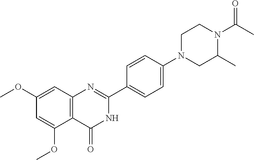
C12=C(C=C(OC)C=C1OC)N=C(C1=CC=C(N3CC(C)N(C(C)=O)CC3)C=C1)NC2=O
